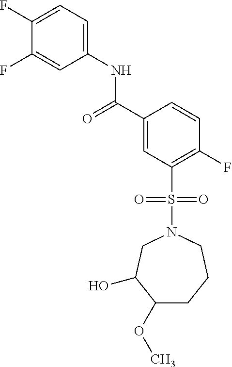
C1(F)=CC=C(NC(C2=CC(S(=O)(=O)N3CC(O)C(OC)CCC3)=C(F)C=C2)=O)C=C1F
